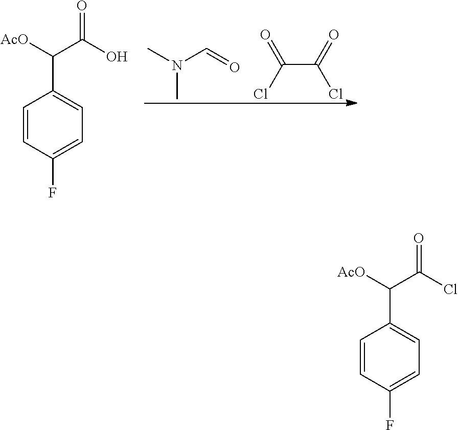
C1=CC(F)=CC=C1C([AcO])C(O)=O.CN(C=O)C.C(C(=O)Cl)(Cl)=O.C1=CC(F)=CC=C1C([AcO])C(Cl)=O
